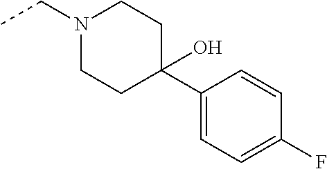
C1(C2(O)CCN(CC)CC2)=CC=C(F)C=C1
